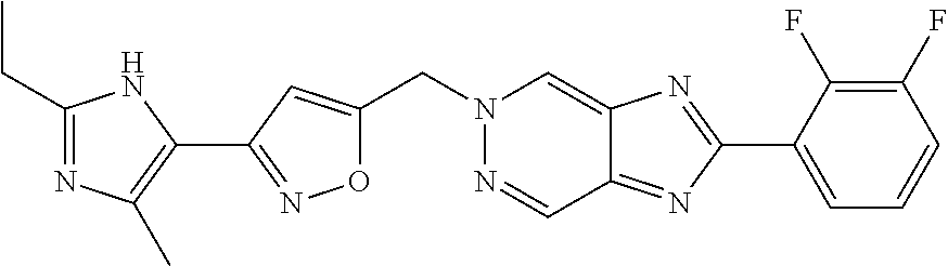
C(N1N=CC2=NC(C3=CC=CC(F)=C3F)=NC2=C1)C1=CC(C2=C(C)N=C(CC)N2)=NO1
